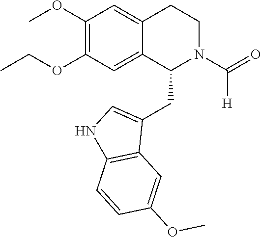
C1(OC)=C(OCC)C=C2C(=C1)CCN(C(=O)[H])C2CC1=CNC2=C1C=C(OC)C=C2
